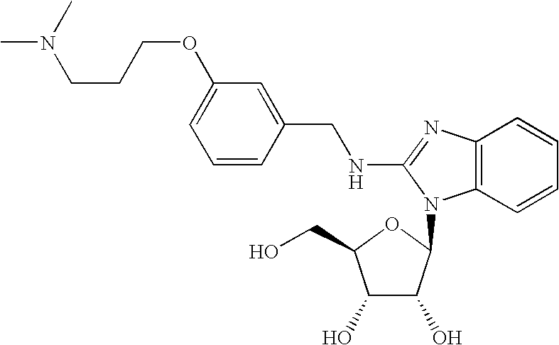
C1=C(OCCCN(C)C)C=C(CNC2=NC3=C(C=CC=C3)N2C2C(O)C(O)C(CO)O2)C=C1
